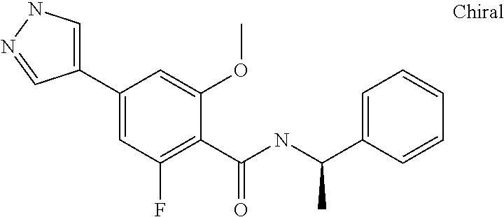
C1(C2=CC(F)=C(C(=O)NC(C3=CC=CC=C3)C)C(OC)=C2)=CNN=C1
